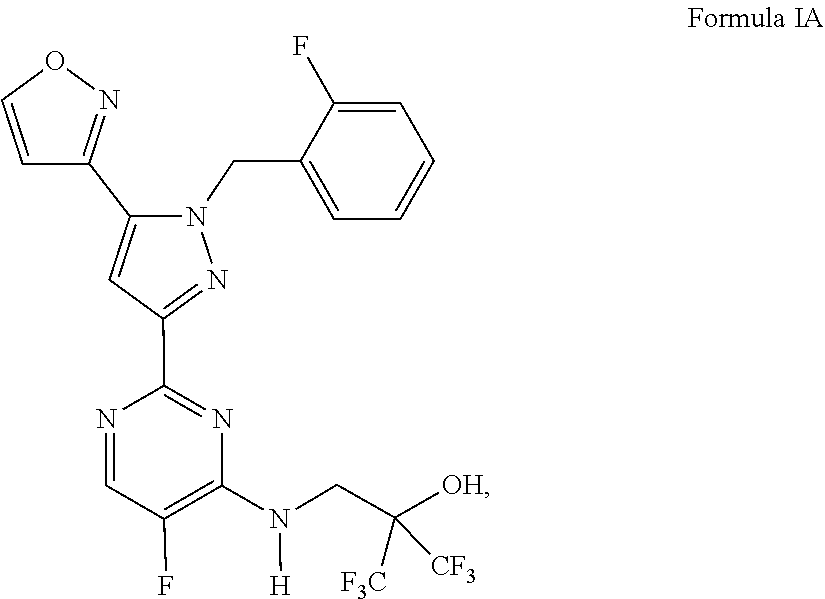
[H]N(C1=C(F)C=NC(C2=NN(CC3=CC=CC=C3F)C(C3=NOC=C3)=C2)=N1)CC([OH])([CF3])[F3C]
